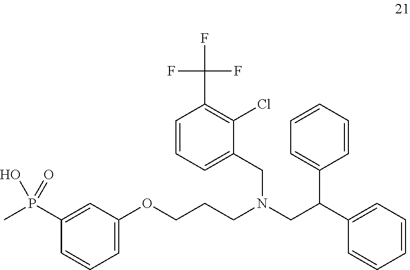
C1=CC=C(CN(CC(C2=CC=CC=C2)C2=CC=CC=C2)CCCOC2=CC=CC(P(C)(O)=O)=C2)C(Cl)=C1C(F)(F)F
